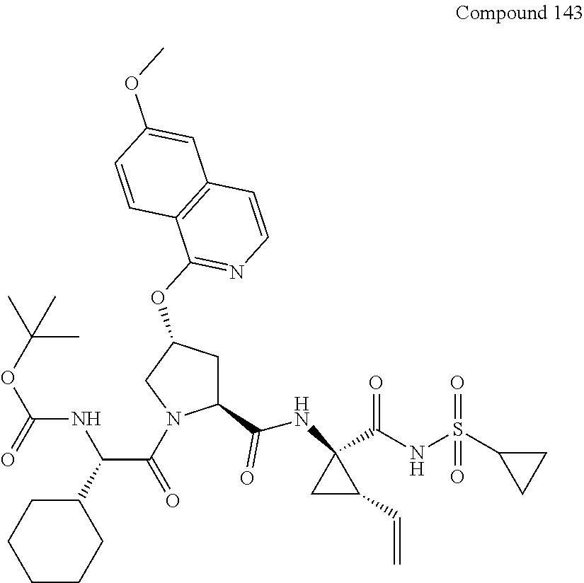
C1(C(C(=O)N2C(C(NC3(C(NS(C4CC4)(=O)=O)=O)CC3C=C)=O)CC(OC3=NC=CC4=C3C=CC(OC)=C4)C2)NC(OC(C)(C)C)=O)CCCCC1
